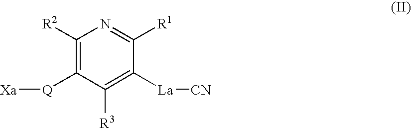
C1([R2])=C([Q][Xa])C([R3])=C([La][CN])C([R1])=N1
